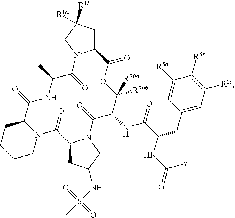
C12CC([R1a])([R1b])CN1C(=O)C(C)NC(=O)C1N(C(=O)C3CC(NS(C)(=O)=O)CN3C(=O)C(NC(=O)C(CC3=CC([R5c])=C([R5b])C([R5a])=C3)NC([Y])=O)C([R70b])([R70a])OC2=O)CCCC1
